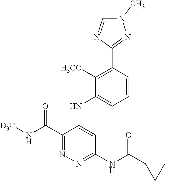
C1(C(N[D3C])=O)=NN=C(NC(C2CC2)=O)C=C1NC1=CC=CC(C2=NN(C)C=N2)=C1[H3CO]
